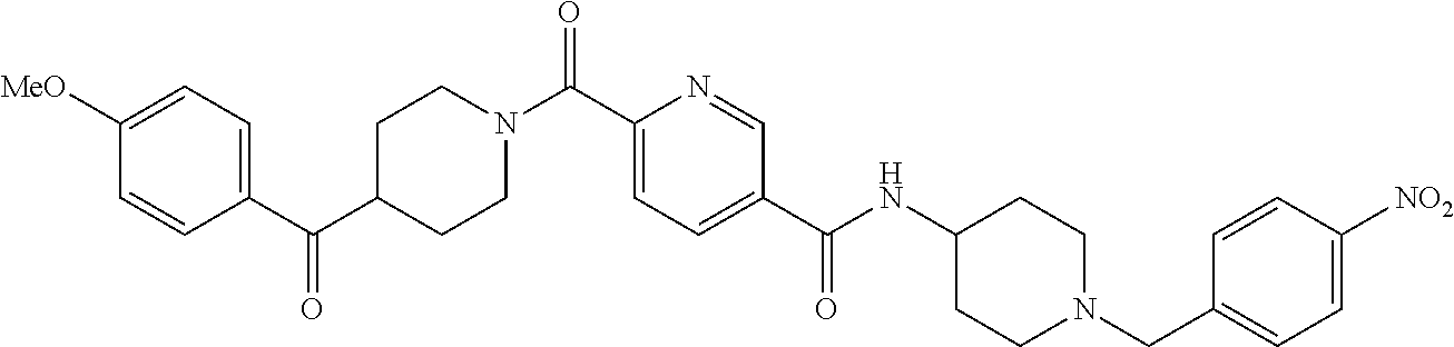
C(C1=CC=C(C(NC2CCN(CC3=CC=C([NO2])C=C3)CC2)=O)C=N1)(=O)N1CCC(C(C2=CC=C([MeO])C=C2)=O)CC1
